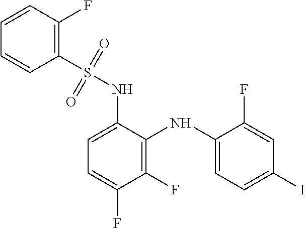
C1=C(NS(C2=C(F)C=CC=C2)(=O)=O)C(NC2=CC=C(I)C=C2F)=C(F)C(F)=C1
